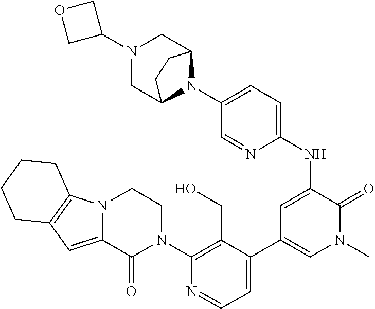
C1(N2CCN3C(=CC4=C3CCCC4)C2=O)=C(CO)C(C2=CN(C)C(=O)C(NC3=CC=C(N4C5CN(C6COC6)CC4CC5)C=N3)=C2)=CC=N1
